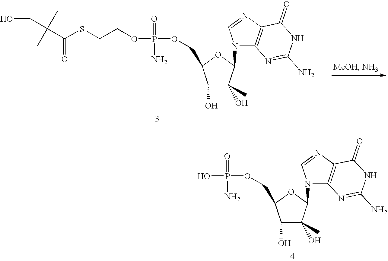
OP(OCC1C(O)C(C)(O)C(N2C3=C(N=C2)C(=O)NC(N)=N3)O1)(=O)N.OCC(C(SCCOP(OCC1C(O)C(C)(O)C(N2C3=C(N=C2)C(=O)NC(N)=N3)O1)(=O)N)=O)(C)C
